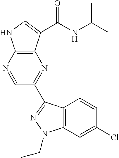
C12=C(N=CC(C3=NN(CC)C4=C3C=CC(Cl)=C4)=N1)NC=C2C(NC(C)C)=O
